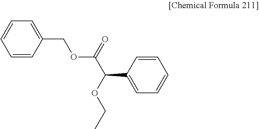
C1=CC(COC(C(OCC)C2=CC=CC=C2)=O)=CC=C1
